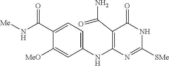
C1(NC2=C(C(N)=O)C(=O)NC([SMe])=N2)=CC=C(C(N[Me])=O)C([MeO])=C1
